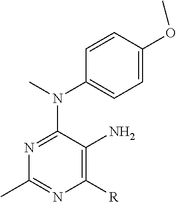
N1=C(N(C2=CC=C(OC)C=C2)C)C(N)=C([R])N=C1C
